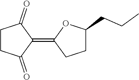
C1CC(=O)C(=C2CCC(CCC)O2)C1=O
